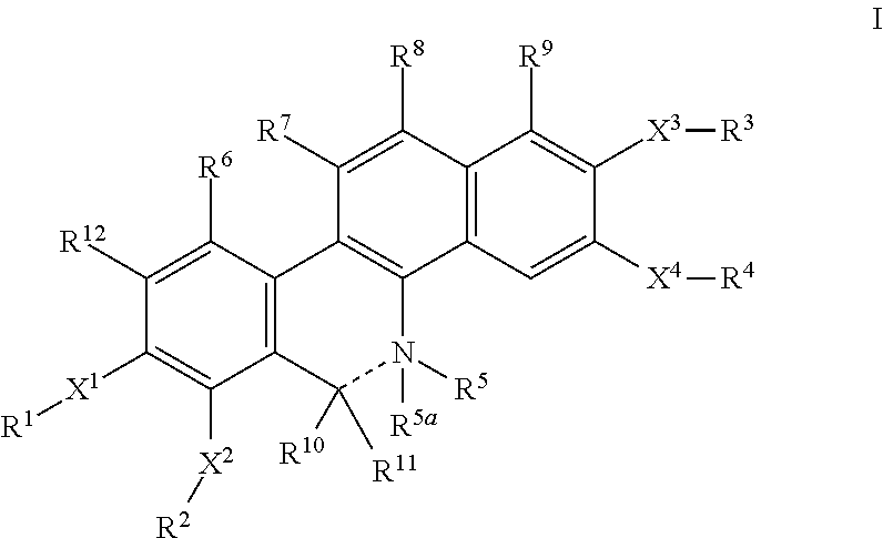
C12=C(C=C([X4][R4])C([X3][R3])=C1[R9])C1=C(C([R7])=C2[R8])C2=C(C([R11])([R10])N1([R5])[R5a])C([X2][R2])=C([X1][R1])C([R12])=C2[R6]
